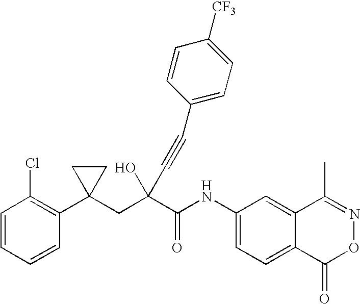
C1=CC=CC(C2(CC(C(NC3=CC=C4C(=C3)C(C)=NOC4=O)=O)(O)C#CC3=CC=C([CF3])C=C3)CC2)=C1Cl
